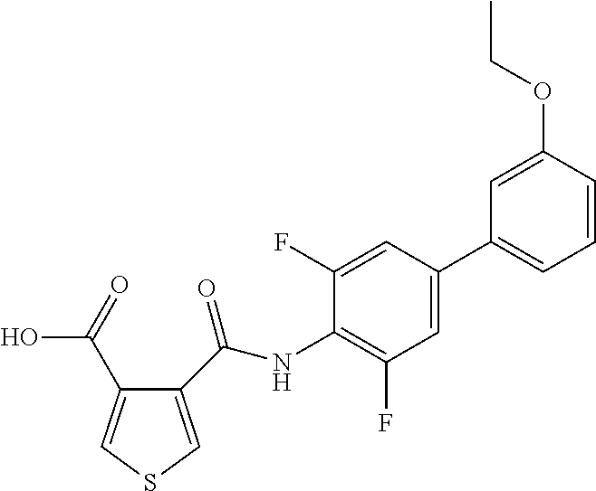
C1(C(NC2=C(F)C=C(C3=CC=CC(OCC)=C3)C=C2F)=O)=CSC=C1C(O)=O
